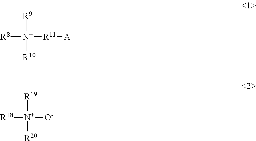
[R8][N+]([R11][A])([R10])[R9].[R18][N+]([O-])([R20])[R19]
